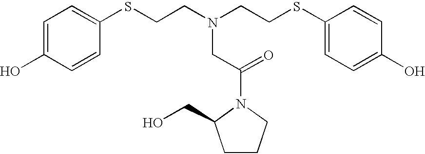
C1=C(O)C=CC(SCCN(CCSC2=CC=C(O)C=C2)CC(=O)N2CCCC2CO)=C1
